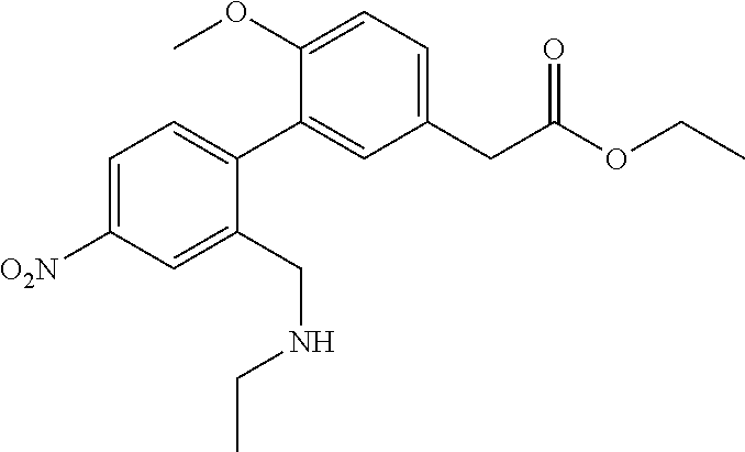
C1=C([O2N])C=C(CNCC)C(C2=CC(CC(OCC)=O)=CC=C2OC)=C1
